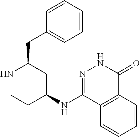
N(C1=NNC(=O)C2=C1C=CC=C2)C1CC(CC2=CC=CC=C2)NCC1
